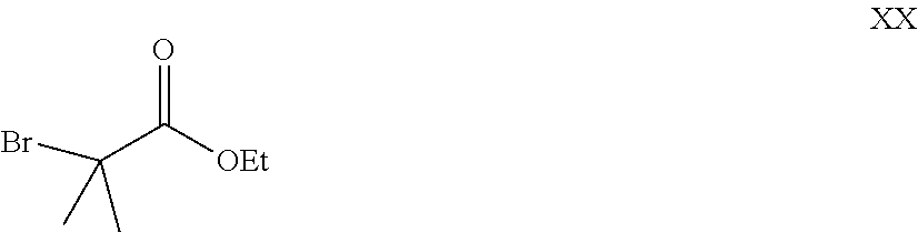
C(C([OEt])=O)(Br)(C)C
